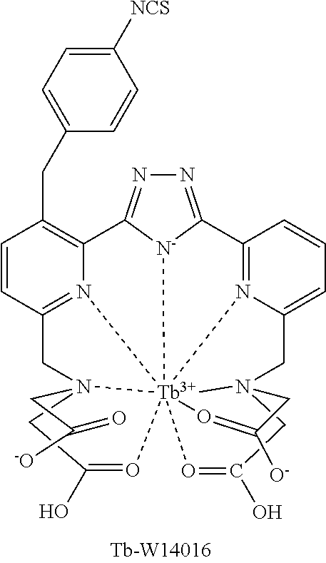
C1([NCS])=CC=C(CC2=C3N4=C(C=C2)CN2(CC([-O])=O)[Tb]45678([N-]4C3=NN=C4C3=N5C(=CC=C3)CN6(CC(O)=O7)CC([O-])=O8)O=C(O)C2)C=C1
